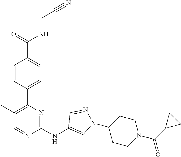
C(CNC(C1=CC=C(C2=C(C)C=NC(NC3=CN(C4CCN(C(=O)C5CC5)CC4)N=C3)=N2)C=C1)=O)#N
